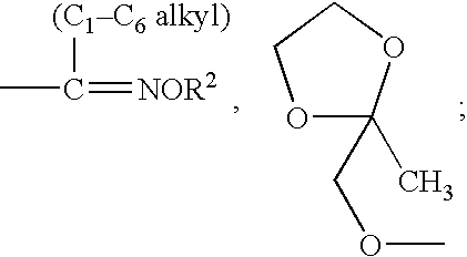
[(C1C6 alkyl)]C(C)=[NOR2].C1(COC)(C)OCCO1
